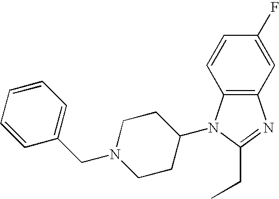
C12=C(C=C(F)C=C1)N=C(CC)N2C1CCN(CC2=CC=CC=C2)CC1
